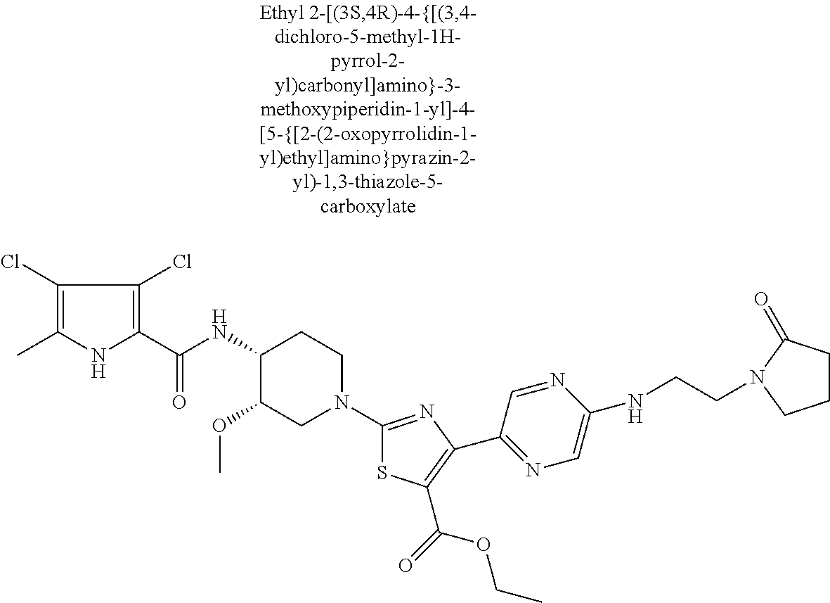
C1(Cl)=C(C)NC(C(NC2C(OC)CN(C3=NC(C4=NC=C(NCCN5C(=O)CCC5)N=C4)=C(C(=O)OCC)S3)CC2)=O)=C1Cl
